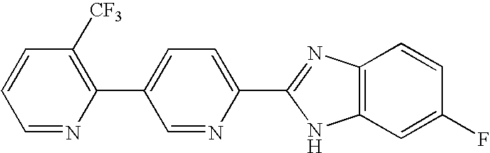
C1=NC(C2=CC=C(C3=NC4=C(C=C(F)C=C4)N3)N=C2)=C([CF3])C=C1
